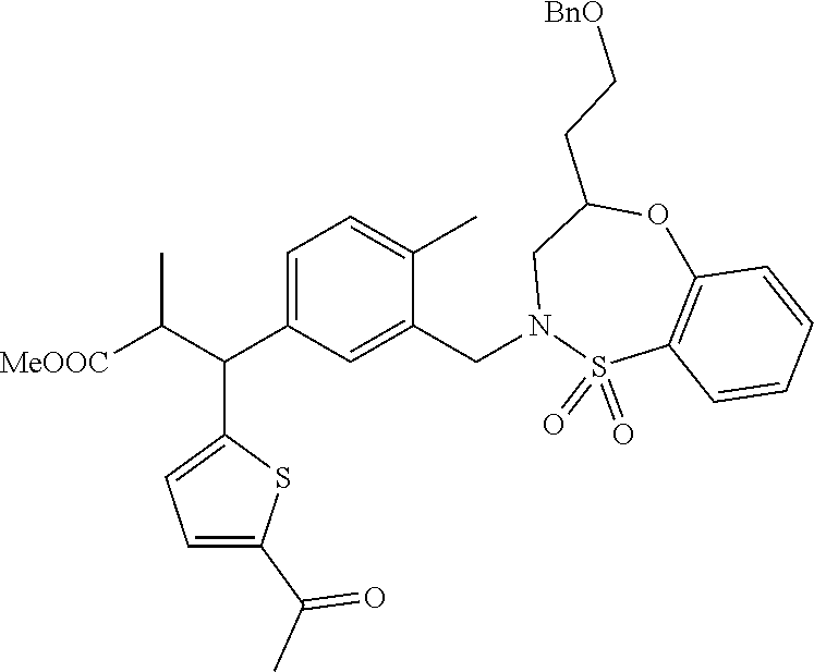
C1=C(C(C([MeOOC])C)C2=CC=C(C(=O)C)S2)C=C(CN2S(=O)(=O)C3=C(OC(CC[BnO])C2)C=CC=C3)C(C)=C1
